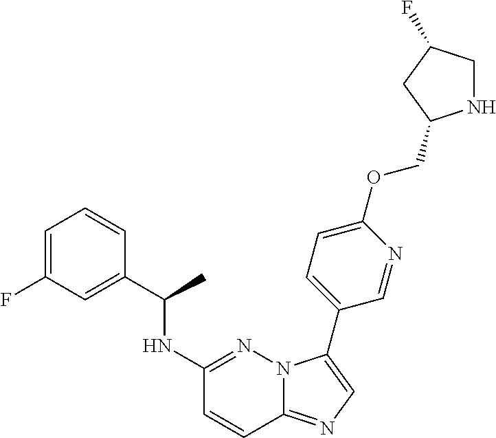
C1=C(F)C=C(C(NC2=NN3C(=NC=C3C3=CC=C(OCC4NCC(F)C4)N=C3)C=C2)C)C=C1
